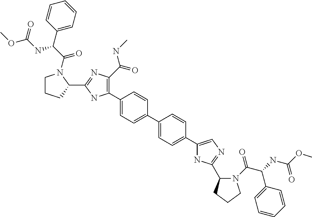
C1=C(C2=C(C(=O)NC)N=C(C3CCCN3C(C(NC(OC)=O)C3=CC=CC=C3)=O)N2)C=CC(C2=CC=C(C3=CN=C(C4N(C(=O)C(C5=CC=CC=C5)NC(OC)=O)CCC4)N3)C=C2)=C1
